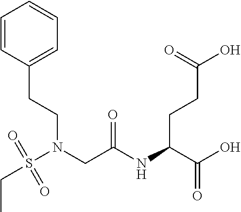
C1=CC(CCN(CC(NC(C(O)=O)CCC(O)=O)=O)S(CC)(=O)=O)=CC=C1
